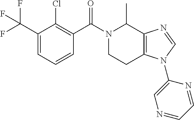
C1(C(F)(F)F)=CC=CC(C(N2CCC3=C(C2C)N=CN3C2=CN=CC=N2)=O)=C1Cl
